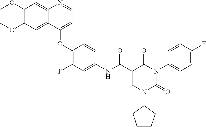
C1(OC)=C(OC)C=C2C(=C1)N=CC=C2OC1=C(F)C=C(NC(C2=CN(C3CCCC3)C(=O)N(C3=CC=C(F)C=C3)C2=O)=O)C=C1
